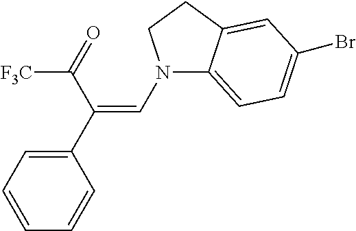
N1(C=C(C2=CC=CC=C2)C(=O)[F3C])C2=CC=C(Br)C=C2CC1
